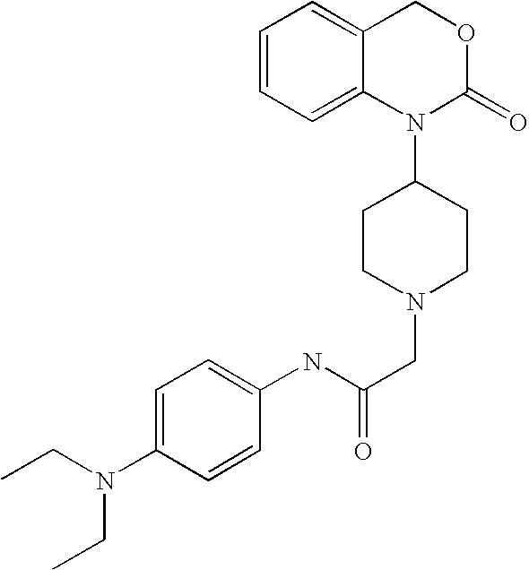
N(C(CN1CCC(N2C(=O)OCC3=CC=CC=C23)CC1)=O)C1=CC=C(N(CC)CC)C=C1
